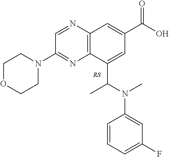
C1OCCN(C2=NC3=C(N=C2)C=C(C(=O)O)C=C3C(N(C2=CC(F)=CC=C2)C)C)C1
